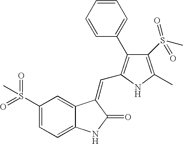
C1(S(=O)(=O)C)=CC=C2C(=C1)C(=CC1=C(C3=CC=CC=C3)C(S(C)(=O)=O)=C(C)N1)C(=O)N2
